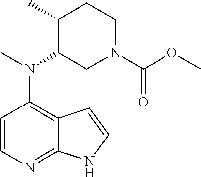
C1=CN=C2C(=C1N(C)C1CN(C(OC)=O)CCC1C)C=CN2
